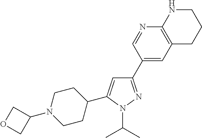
C1(C2=CC3=C(N=C2)NCCC3)=NN(C(C)C)C(C2CCN(C3COC3)CC2)=C1
